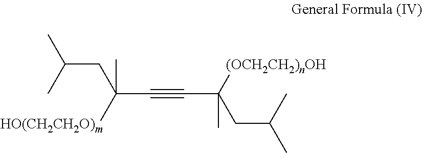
C(CC(C#CC(CC(C)C)([(OCH2CH2)nOH])C)(C)[HO(CH2CH2O)m])(C)C
